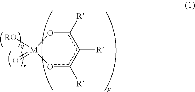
O1[M]([RO])(=O)oc([R])c([R])c1[R]
